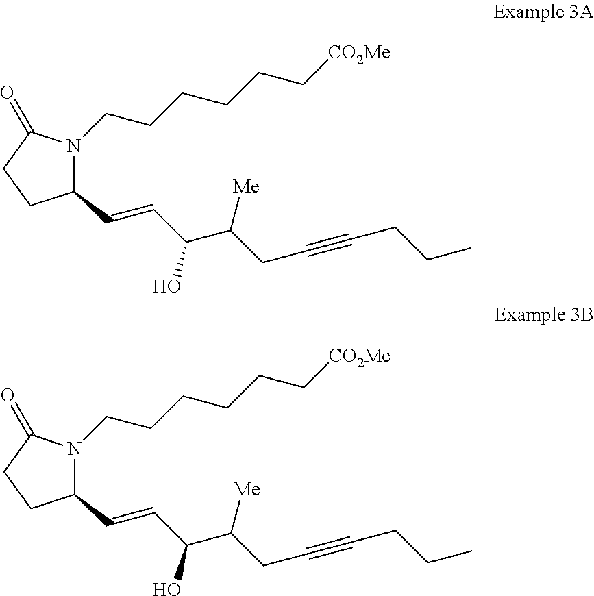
C1(C=CC(O)C([Me])CC#CCCC)N(CCCCCC[CO2Me])C(=O)CC1.C1(C=CC(O)C([Me])CC#CCCC)N(CCCCCC[CO2Me])C(=O)CC1
